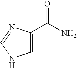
C1=C(C(N)=O)N=CN1
